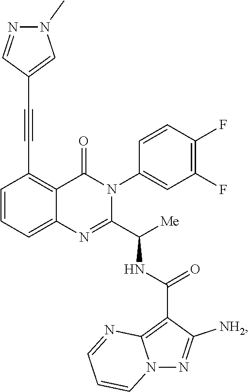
C1=CC=C2C(=C1C#CC1=CN(C)N=C1)C(=O)N(C1=CC(F)=C(F)C=C1)C(C([Me])NC(C1=C3N(N=C1[NH2])C=CC=N3)=O)=N2
